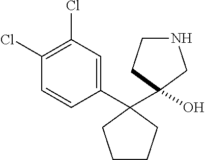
C1(C2(C3(O)CCNC3)CCCC2)=CC(Cl)=C(Cl)C=C1
